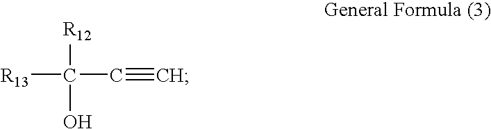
[R13]C(C#C)([R12])O
